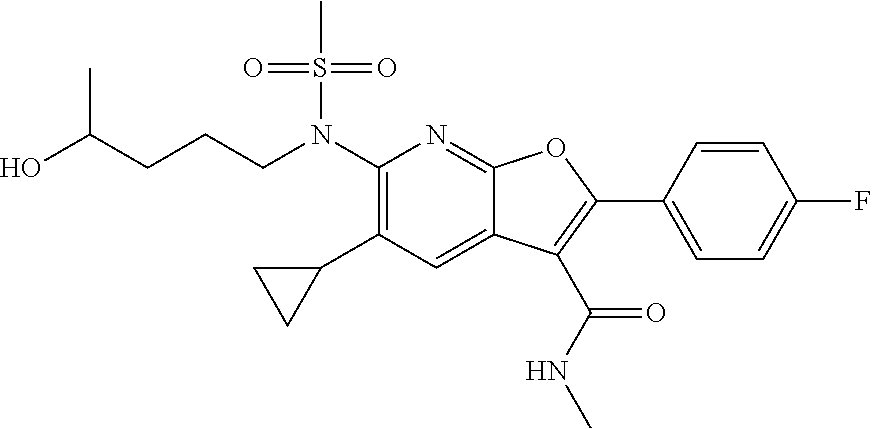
N(C1=C(C2CC2)C=C2C(=N1)OC(C1=CC=C(F)C=C1)=C2C(NC)=O)(S(C)(=O)=O)CCCC(O)C
